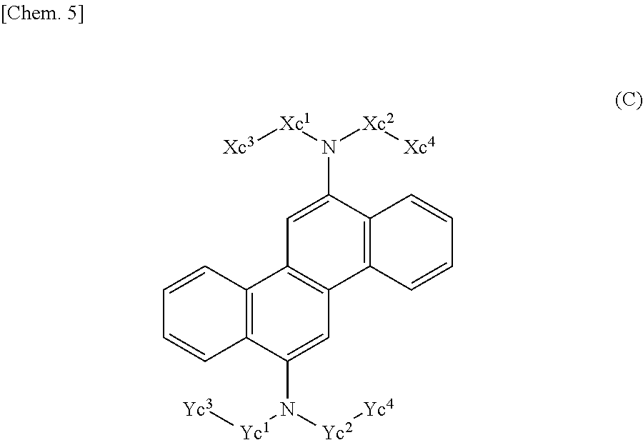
C12=C(C(N([Yc2][Yc4])[Yc1][Yc3])=CC3=C1C=C(N([Xc1][Xc3])[Xc2][Xc4])C1=C3C=CC=C1)C=CC=C2
